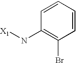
C1=CC=CC(Br)=C1N[X1]
